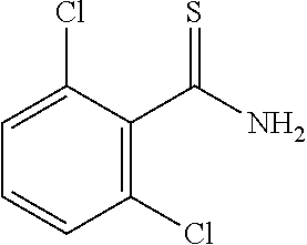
C1(Cl)=C(C(N)=S)C(Cl)=CC=C1
